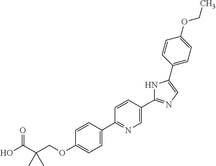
OC(C(COC1=CC=C(C2=NC=C(C3=NC=C(C4=CC=C(OCC)C=C4)N3)C=C2)C=C1)(C)C)=O
